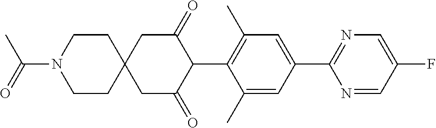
C1CC2(CCN1C(=O)C)CC(=O)C(C1=C(C)C=C(C3=NC=C(F)C=N3)C=C1C)C(=O)C2
